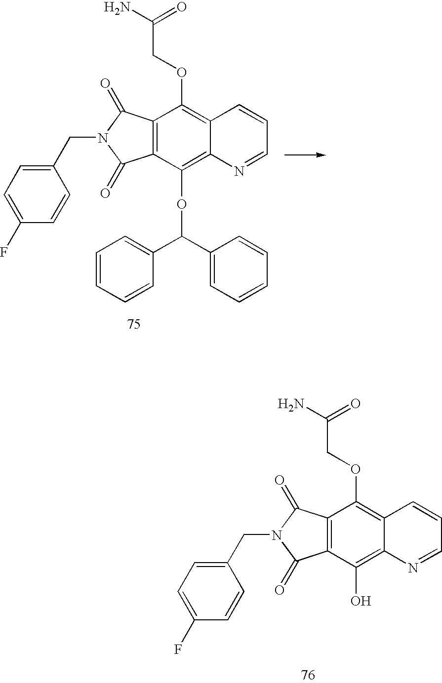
C12=C(C(=O)N(CC3=CC=C(F)C=C3)C1=O)C(OCC(=O)N)=C1C(=C2OC(C2=CC=CC=C2)C2=CC=CC=C2)N=CC=C1.C12=C(C(=O)N(CC3=CC=C(F)C=C3)C1=O)C(OCC(=O)N)=C1C(=C2O)N=CC=C1
